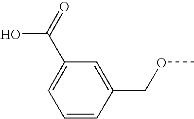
OC(=O)C1=CC=CC(COC)=C1
